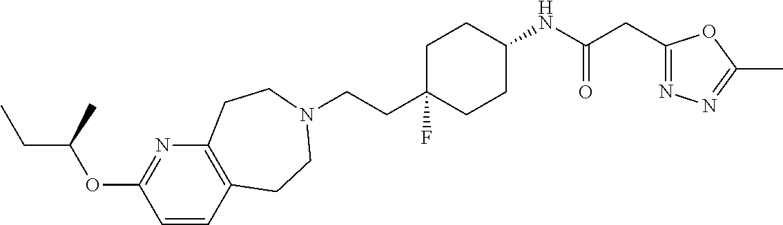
C12=C(C=CC(OC(CC)C)=N1)CCN(CCC1(F)CCC(NC(=O)CC3=NN=C(C)O3)CC1)CC2
